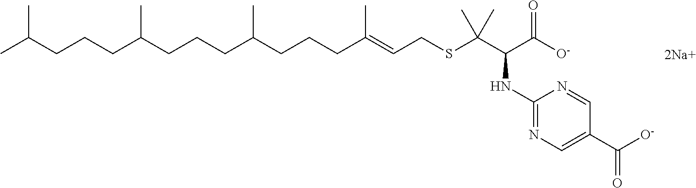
S(C(C(C([O-])=O)NC1=NC=C(C([O-])=O)C=N1)(C)C)CC=C(CCCC(CCCC(CCCC(C)C)C)C)C
